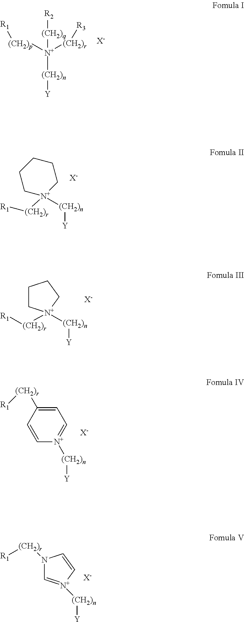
[(CH2)q]([N+]([(CH2)p][R1])([(CH2)r][R3])[(CH2)n][Y])[R2].[X-].C1C[N+]([(CH2)r][R1])([(CH2)n][Y])CCC1.[X-].C1C[N+]([(CH2)r][R1])([(CH2)n][Y])CC1.[X-].C1=C([(CH2)r][R1])C=C[N+]([(CH2)n][Y])=C1.[X-].N1([(CH2)r][R1])C=[N+]([(CH2)n][Y])C=C1.[X-]
